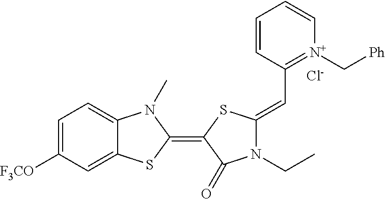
C1=C([F3CO])C=C2C(=C1)N(C)C(=C1SC(=CC3=[N+](C[Ph])C=CC=C3)N(CC)C1=O)S2.[Cl-]
